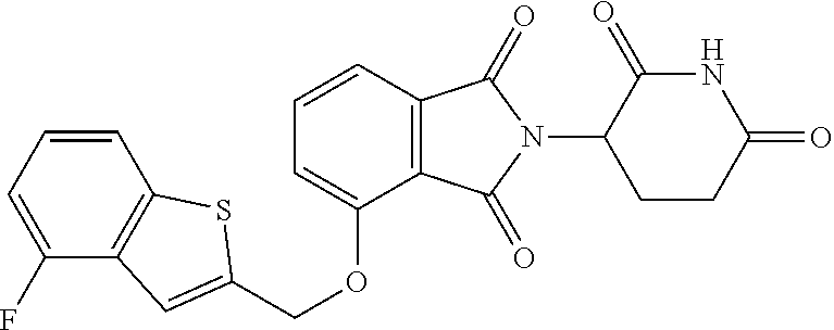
C(OC1=CC=CC2=C1C(=O)N(C1CCC(=O)NC1=O)C2=O)C1=CC2=C(C=CC=C2F)S1
